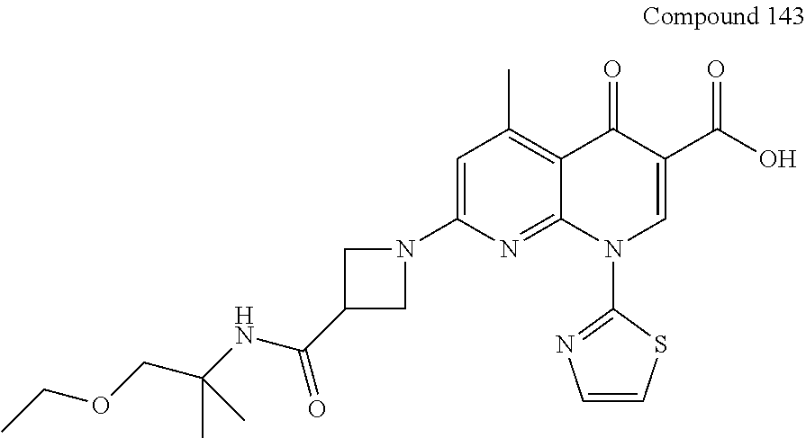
C1=C(N2CC(C(NC(COCC)(C)C)=O)C2)N=C2C(=C1C)C(=O)C(C(O)=O)=CN2C1=NC=CS1
